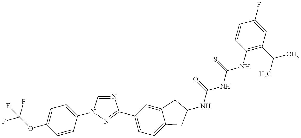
FC(OC1=CC=C(N2C=NC(C3=CC=C4C(=C3)CC(NC(NC(NC3=C(C(C)C)C=C(F)C=C3)=S)=O)C4)=N2)C=C1)(F)F
